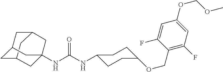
C12CC3CC(C1)CC(NC(NC1CCC(OCC4=C(F)C=C(OCOC)C=C4F)CC1)=O)(C3)C2
